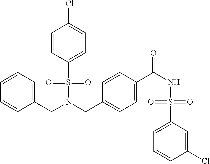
C(N(S(=O)(=O)C1=CC=C(Cl)C=C1)CC1=CC=C(C(NS(=O)(=O)C2=CC=CC(Cl)=C2)=O)C=C1)C1=CC=CC=C1
